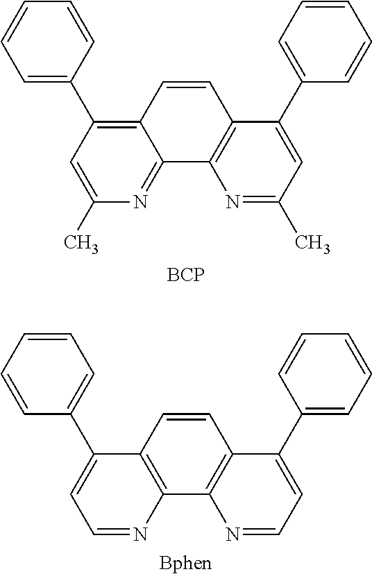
C12=C(C3=CC=CC=C3)C=C(C)N=C1C1=C(C(C3=CC=CC=C3)=CC(C)=N1)C=C2.[BCP].C12=C(N=CC=C1C1=CC=CC=C1)C1=C(C(C3=CC=CC=C3)=CC=N1)C=C2.[Bphen]
